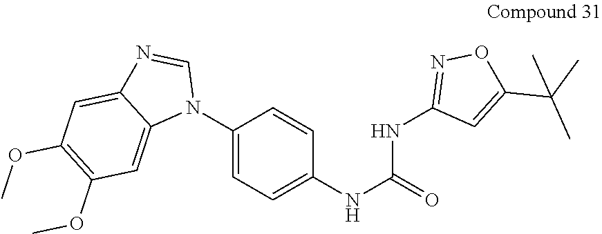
C1(N2C=NC3=CC(OC)=C(OC)C=C23)=CC=C(NC(=O)NC2=NOC(C(C)(C)C)=C2)C=C1
